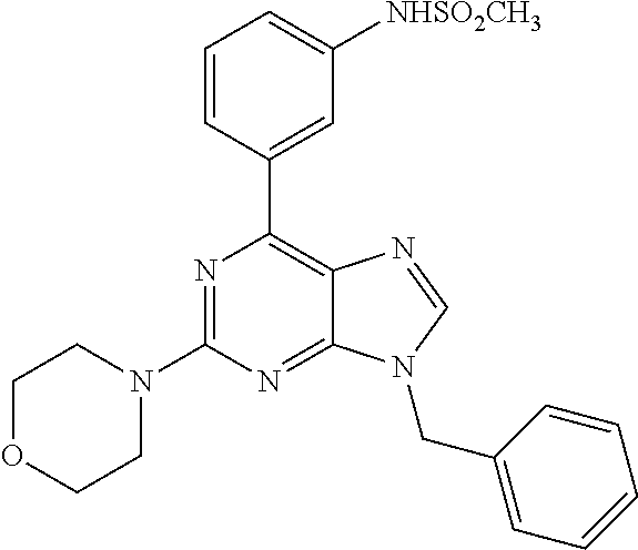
N1=C(N2CCOCC2)N=C2C(=C1C1=CC([NHSO2CH3])=CC=C1)N=CN2CC1=CC=CC=C1
